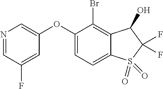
O(C1=CN=CC(F)=C1)C1=CC=C2C(=C1Br)C(O)C(F)(F)S2(=O)=O
